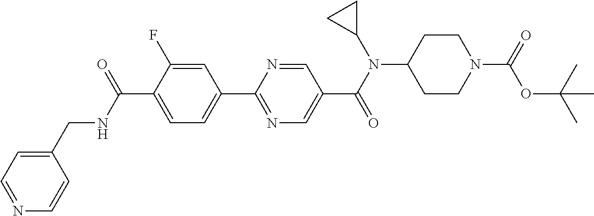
C1(C(NCC2=CC=NC=C2)=O)=CC=C(C2=NC=C(C(N(C3CC3)C3CCN(C(=O)OC(C)(C)C)CC3)=O)C=N2)C=C1F
